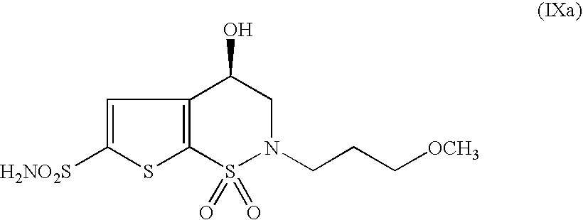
C1=C([H2NO2S])SC2=C1C(O)CN(CCC[OCH3])S2(=O)=O
